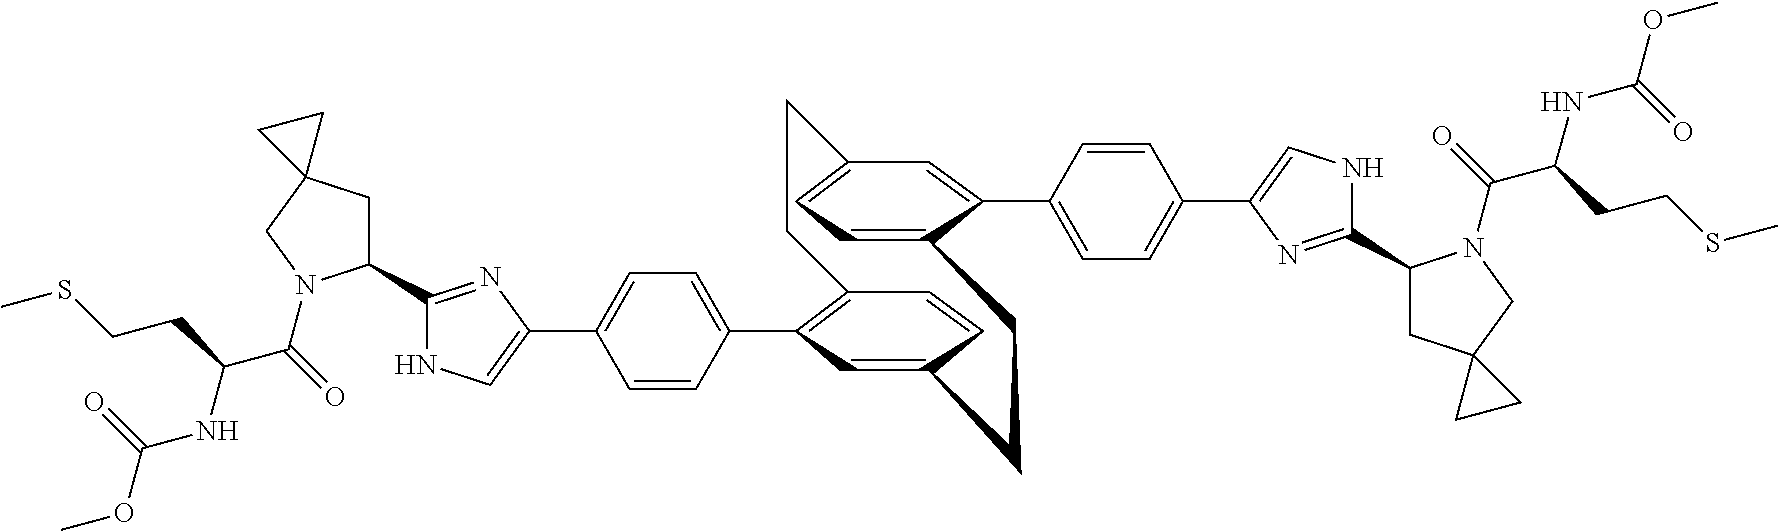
C1(C2CC3(CN2C(=O)C(NC(OC)=O)CCSC)CC3)=NC(C2=CC=C(C3=C4C=CC(=C3)CCC3=CC=C(C=C3C3=CC=C(C5=CNC(C6CC7(CN6C(C(NC(OC)=O)CCSC)=O)CC7)=N5)C=C3)CC4)C=C2)=CN1
